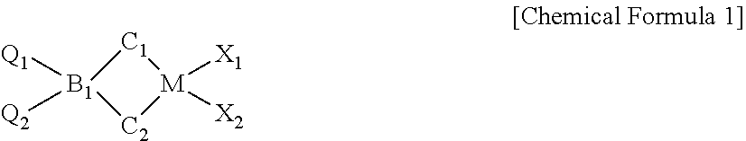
[C1]1[B1]([Q1])([Q2])[C2][M]1([X1])[X2]
